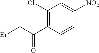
C1(Cl)=C(C(CBr)=O)C=CC([NO2])=C1
